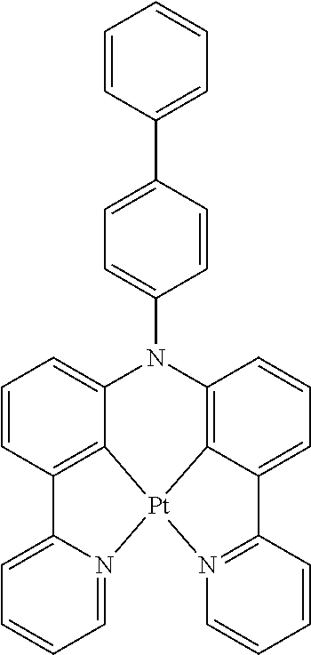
C1=CC2=C3C(=C1)N(C1=CC=C(C4=CC=CC=C4)C=C1)C1=C4C(=CC=C1)C1=N([Pt]34N3=CC=CC=C23)C=CC=C1
